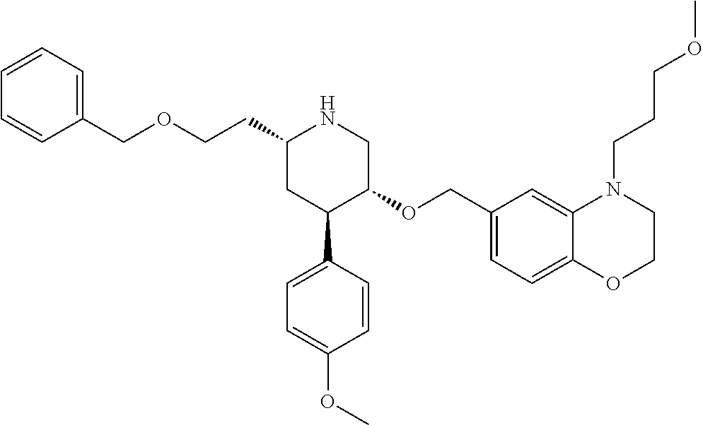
C1(CCOCC2=CC=CC=C2)CC(C2=CC=C(OC)C=C2)C(OCC2=CC=C3C(=C2)N(CCCOC)CCO3)CN1
